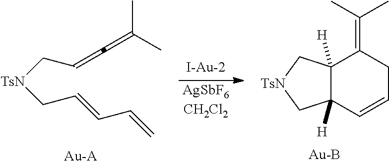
[I-Au-2].[AgSbF6CH2Cl2].[Au-A].[TsN](CC=C=C(C)C)CC=CC=C.[Au-B].C12([H])C([H])(C[TsN]C1)C(=C(C)C)CC=C2
